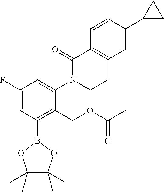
C1(F)=CC(B2OC(C)(C)C(C)(C)O2)=C(COC(C)=O)C(N2C(=O)C3=C(C=C(C4CC4)C=C3)CC2)=C1
